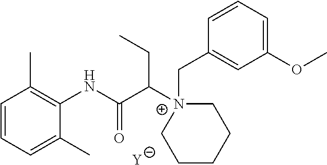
[Y].C1=CC=C(C)C(NC(C([N+]2(CC3=CC(OC)=CC=C3)CCCCC2)CC)=O)=C1C
